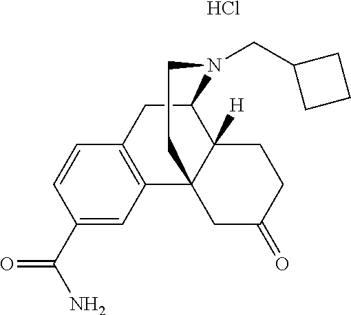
C1(C(N)=O)=CC2=C(C=C1)CC1C3([H])C2(CC(=O)CC3)CCN1CC1CCC1.Cl
